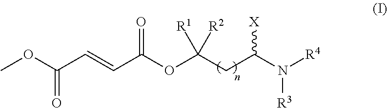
COC(C=CC(OC(CC(N([R4])[R3])[X])([R1])[R2])=O)=O
